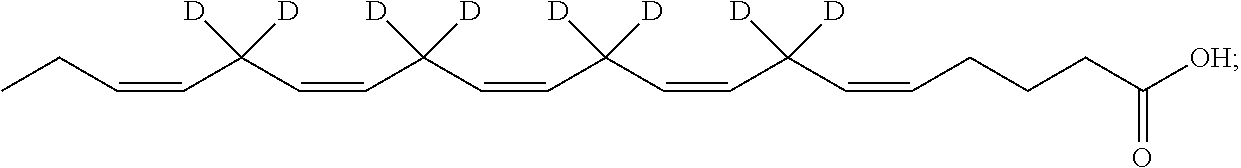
C(=CC(C=CC(C=CC(C=CC([D])([D])C=CCC)([D])[D])([D])[D])([D])[D])CCCC([OH])=O
